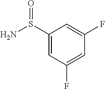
C1(S(N)=O)=CC(F)=CC(F)=C1
